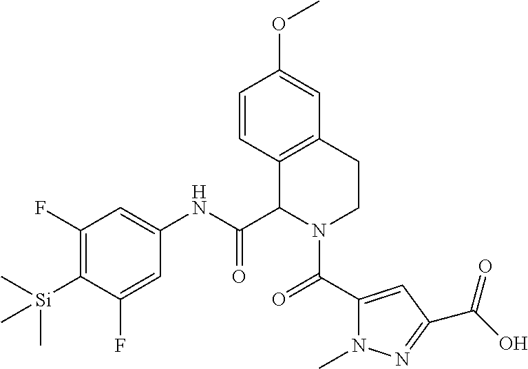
C1=CC2=C(C=C1OC)CCN(C(C1=CC(C(O)=O)=NN1C)=O)C2C(NC1=CC(F)=C([Si](C)(C)C)C(F)=C1)=O
